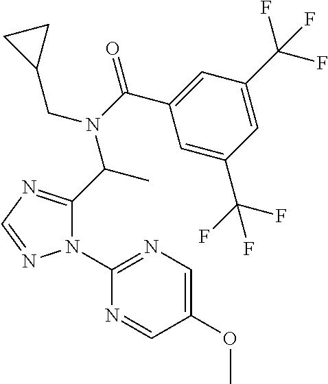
C1=C(C(F)(F)F)C=C(C(F)(F)F)C=C1C(N(C(C1=NC=NN1C1=NC=C(OC)C=N1)C)CC1CC1)=O
